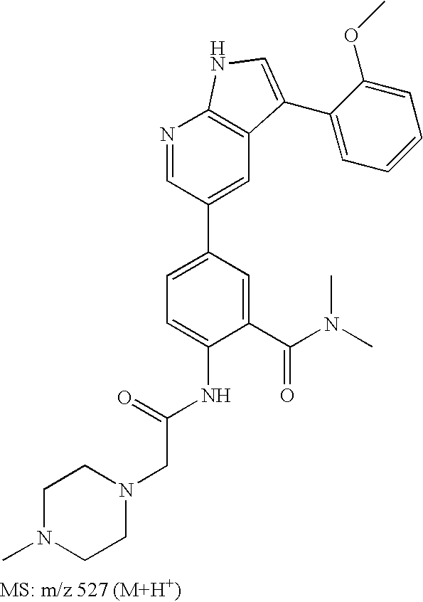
N1=CC(C2=CC=C(NC(CN3CCN(C)CC3)=O)C(C(N(C)C)=O)=C2)=CC2=C1NC=C2C1=CC=CC=C1OC
